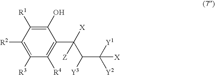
C1(O)=C([R1])C([R2])=C([R3])C([R4])=C1C(C(C([Y2])([Y1])[X])[Y3])([Z])[X]
